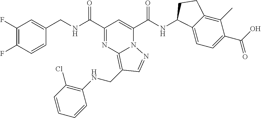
C1(F)=C(F)C=CC(CNC(C2=NC3=C(CNC4=C(Cl)C=CC=C4)C=NN3C(C(NC3C4=CC=C(C(O)=O)C(C)=C4CC3)=O)=C2)=O)=C1
